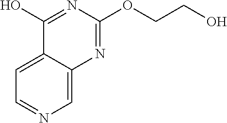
C1=C2C(=CN=C1)N=C(OCCO)N=C2O
